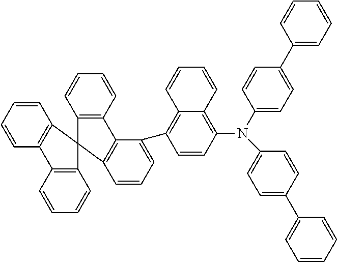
N(C1=CC=C(C2=CC=CC=C2)C=C1)(C1=C2C(=C(C3=CC=CC4=C3C3=C(C=CC=C3)C43C4=C(C=CC=C4)C4=C3C=CC=C4)C=C1)C=CC=C2)C1=CC=C(C2=CC=CC=C2)C=C1
